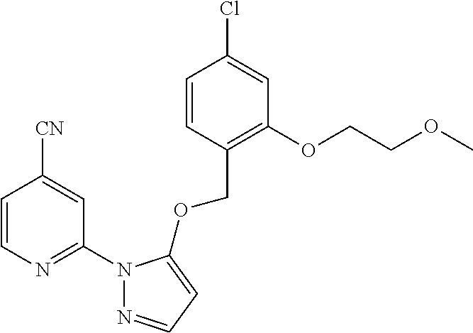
C1=CN=C(N2N=CC=C2OCC2=C(OCCOC)C=C(Cl)C=C2)C=C1[CN]
